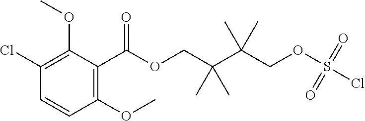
C(C(C(COS(Cl)(=O)=O)(C)C)(C)C)OC(C1=C(OC)C=CC(Cl)=C1OC)=O
